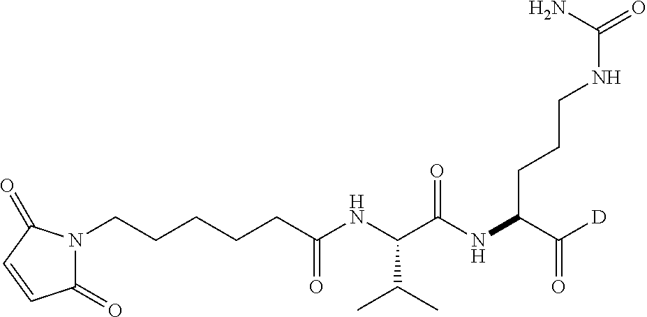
C1(=O)N(CCCCCC(NC(C(NC(C([D])=O)CCCNC(=O)N)=O)C(C)C)=O)C(=O)C=C1
